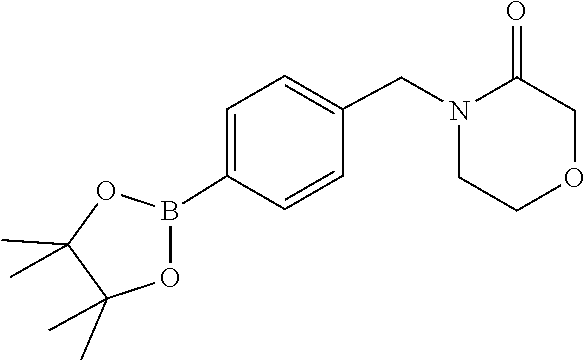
CC1(C)OB(C2=CC=C(CN3CCOCC3=O)C=C2)OC1(C)C
